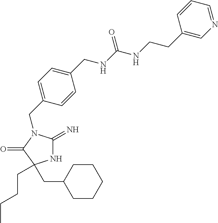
N1C(=N)N(CC2=CC=C(CNC(NCCC3=CN=CC=C3)=O)C=C2)C(=O)C1(CCCC)CC1CCCCC1
